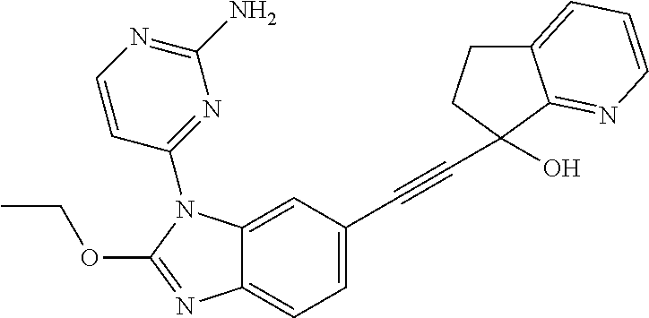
C12=CC(C#CC3(O)CCC4=CC=CN=C43)=CC=C1N=C(OCC)N2C1=NC(N)=NC=C1
